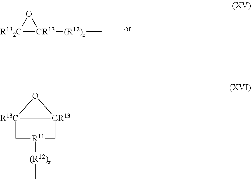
[R132C]1[CR13]([(R12)z]C)O1.[R13C]12[CR13](O1)C[R11]([(R12)z]C)C2
